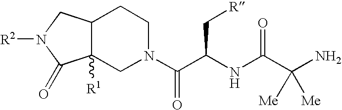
C12([R1])C(CN([R2])C1=O)CCN(C(C(NC(C(N)([Me])[Me])=O)C[R])=O)C2
